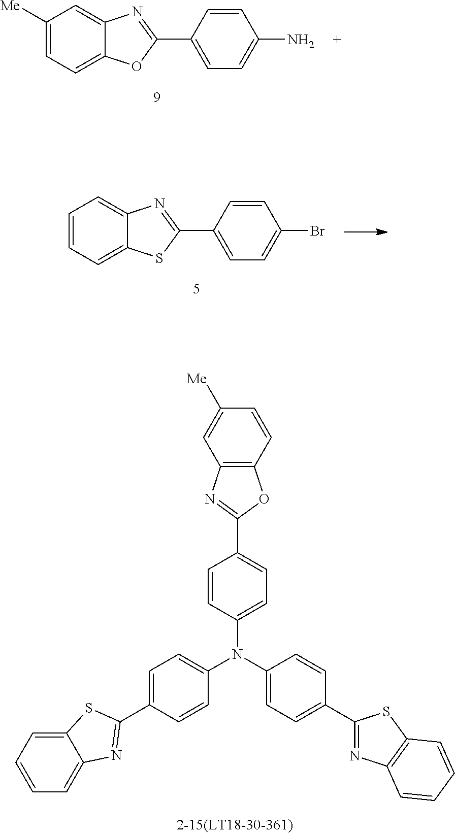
C1=C(C2=NC3=CC=CC=C3S2)C=CC(Br)=C1.C1=C(C2=NC3=CC([Me])=CC=C3O2)C=CC(N)=C1.C1=CC=C2C(=C1)N=C(C1=CC=C(N(C3=CC=C(C4=NC5=C(O4)C=CC([Me])=C5)C=C3)C3=CC=C(C4=NC5=C(S4)C=CC=C5)C=C3)C=C1)S2
